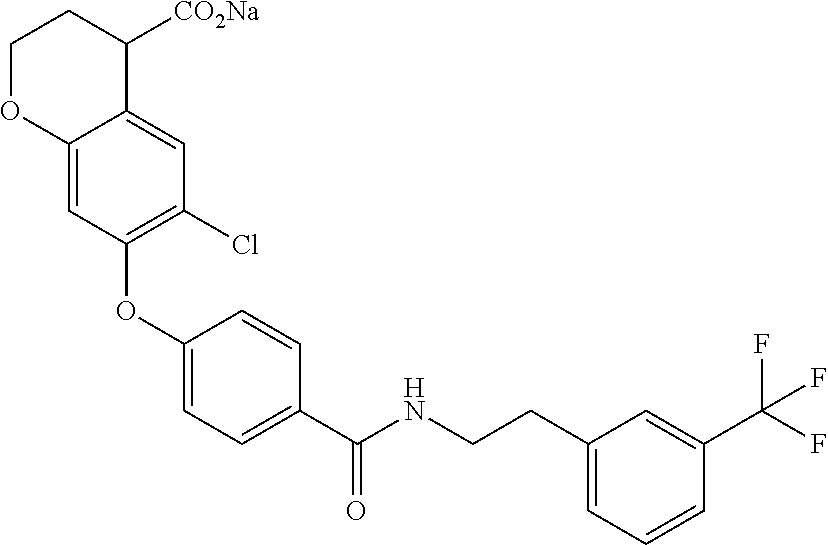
C1(OC2=C(Cl)C=C3C(=C2)OCCC3[CO2Na])=CC=C(C(NCCC2=CC=CC(C(F)(F)F)=C2)=O)C=C1
